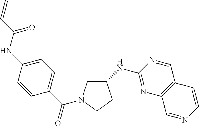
C1(NC2=NC3=C(C=N2)C=CN=C3)CN(C(C2=CC=C(NC(=O)C=C)C=C2)=O)CC1
